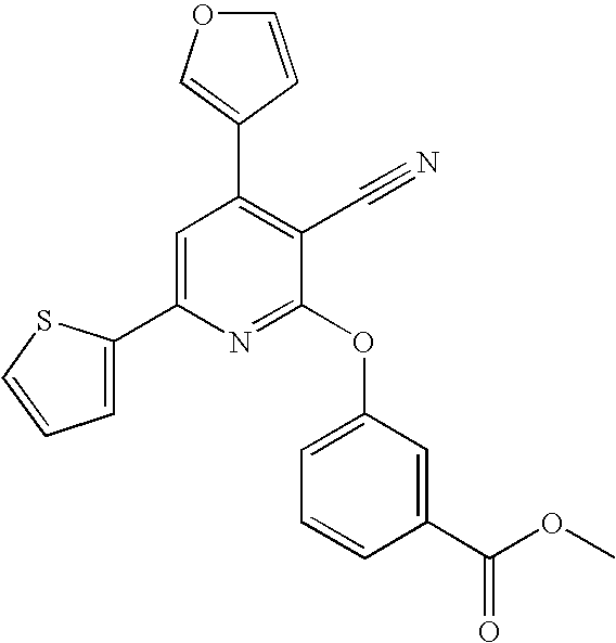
C1=C(C2=CC(C3=COC=C3)=C(C#N)C(OC3=CC=CC(C(=O)OC)=C3)=N2)SC=C1
